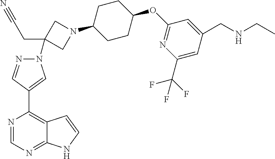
C1CC(OC2=NC(C(F)(F)F)=CC(CNCC)=C2)CCC1N1CC(N2N=CC(C3=C4C(=NC=N3)NC=C4)=C2)(CC#N)C1
